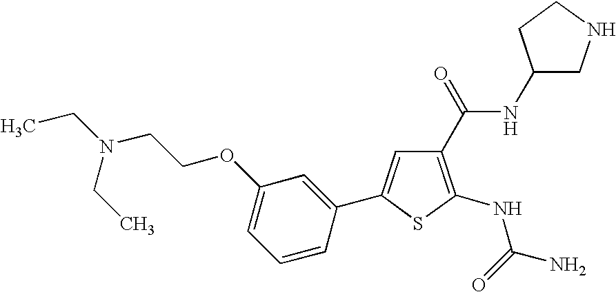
C1=C(OCCN(CC)CC)C=C(C2=CC(C(NC3CNCC3)=O)=C(NC(=O)N)S2)C=C1
